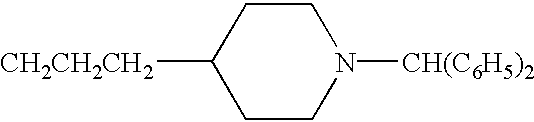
C1CN([CH(C6H5)2])CCC1[CH2CH2CH2]
